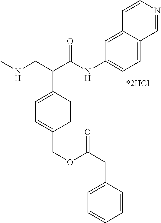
CNCC(C(NC1=CC=C2C(=C1)C=CN=C2)=O)C1=CC=C(COC(CC2=CC=CC=C2)=O)C=C1
